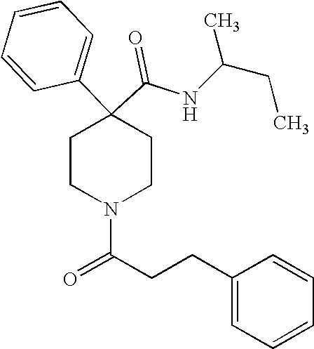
N(C(C1(C2=CC=CC=C2)CCN(C(CCC2=CC=CC=C2)=O)CC1)=O)C(CC)C
